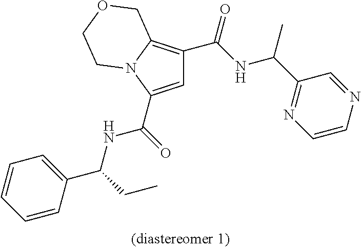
C1=C(C(=O)NC(C2=CC=CC=C2)CC)N2C(=C1C(NC(C1=NC=CN=C1)C)=O)COCC2
